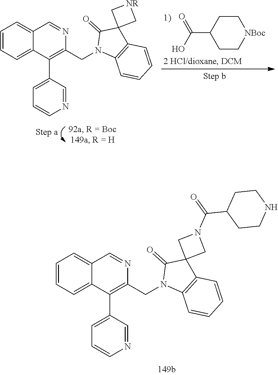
C1=CC=C2C(=C1)C=NC(CN1C3=C(C4(C1=O)CN(C(=O)C1CCNCC1)C4)C=CC=C3)=C2C1=CC=CN=C1.C1=CC=C2C(=C1)C=NC(CN1C3=C(C4(C1=O)C[NR]C4)C=CC=C3)=C2C1=CC=CN=C1.C1C[NBoc]CCC1C(O)=O
